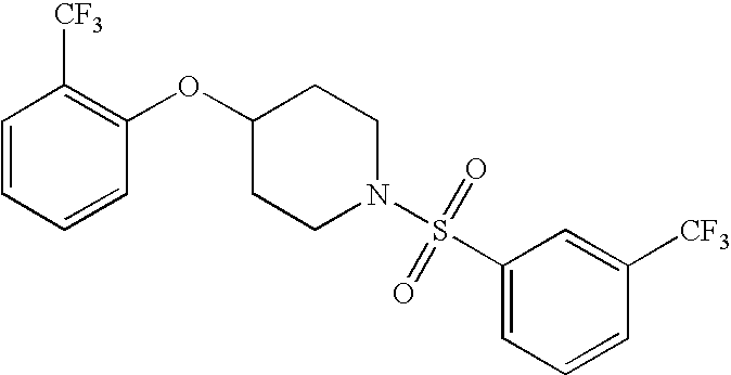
[CF3]C1=CC(S(N2CCC(OC3=C([CF3])C=CC=C3)CC2)(=O)=O)=CC=C1
